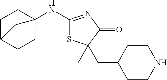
C1C2CCC(NC3=NC(=O)C(CC4CCNCC4)(C)S3)(C1)C2
